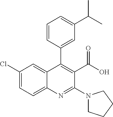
C1=CC(C2=C(C(O)=O)C(N3CCCC3)=NC3=CC=C(Cl)C=C23)=CC(C(C)C)=C1
